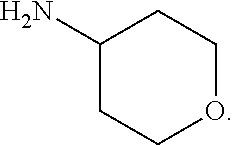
C1(N)CCOCC1
